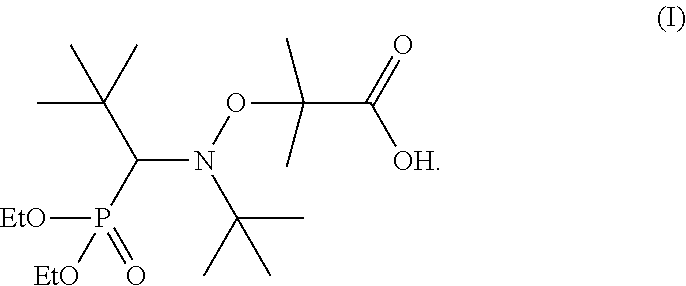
C(N(C(C)(C)C)OC(C)(C([OH])=O)C)(P([EtO])(=O)[EtO])C(C)(C)C
